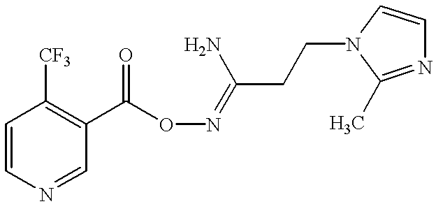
C1=CN=CC(C(ON=C(CCN2C=CN=C2C)N)=O)=C1[CF3]
